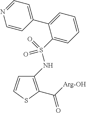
C1(NS(=O)(=O)C2=CC=CC=C2C2=CC=NC=C2)=C(C(=O)[Arg-OH])SC=C1
